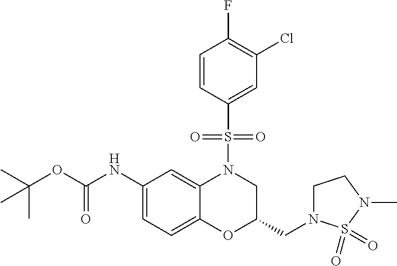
C1(NC(OC(C)(C)C)=O)=CC=C2C(=C1)N(S(C1=CC(Cl)=C(F)C=C1)(=O)=O)CC(CN1CCN(C)S1(=O)=O)O2
